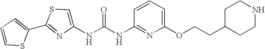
C1(C2=NC(NC(NC3=NC(OCCC4CCNCC4)=CC=C3)=O)=CS2)=CC=CS1
